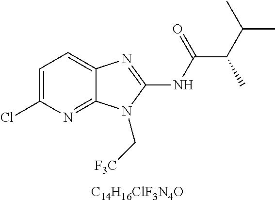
C1=C(Cl)N=C2C(=C1)N=C(NC(C(C(C)C)C)=O)N2C[F3C].[C14H16ClF3N4O]
